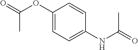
O=C(C)OC1=CC=C(NC(C)=O)C=C1
